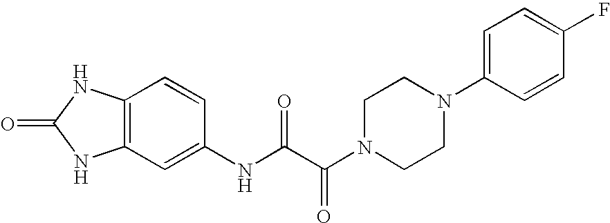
C12=C(C=C(NC(C(N3CCN(C4=CC=C(F)C=C4)CC3)=O)=O)C=C1)NC(=O)N2
